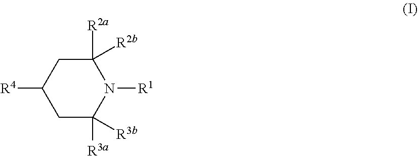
C1([R2a])([R2b])CC([R4])CC([R3a])([R3b])N1[R1]
